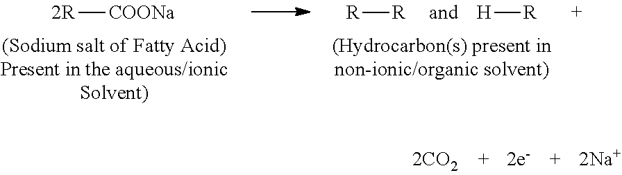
[2R][COONa].[R][R].[H][R]
